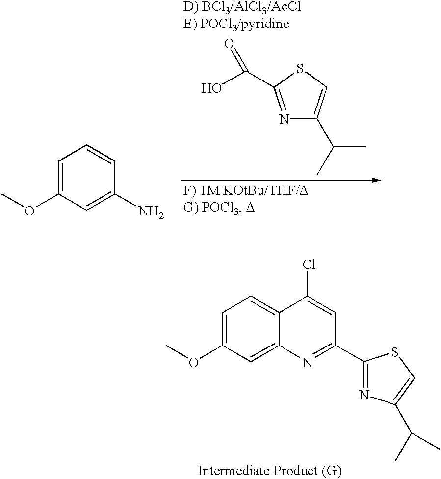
N1=C(C(O)=O)SC=C1C(C)C.C1=C(OC)C=C(N)C=C1.C1=C(OC)C=C2C(=C1)C(Cl)=CC(C1=NC(C(C)C)=CS1)=N2
